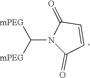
C(N1C(=O)C=CC1=O)([mPEG])[mPEG]
